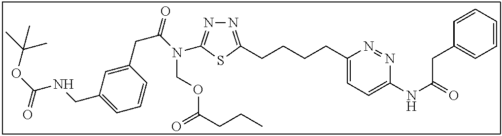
N1=C(CCCCC2=CC=C(NC(=O)CC3=CC=CC=C3)N=N2)SC(N(C(CC2=CC(CNC(OC(C)(C)C)=O)=CC=C2)=O)COC(CCC)=O)=N1
